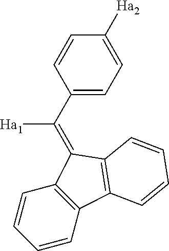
C1=CC2=C(C=C1)C(=C(C1=CC=C([Ha2])C=C1)[Ha1])C1=C2C=CC=C1
